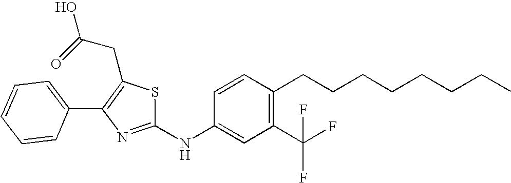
C1=CC=C(C2=C(CC(O)=O)SC(NC3=CC(C(F)(F)F)=C(CCCCCCCC)C=C3)=N2)C=C1
